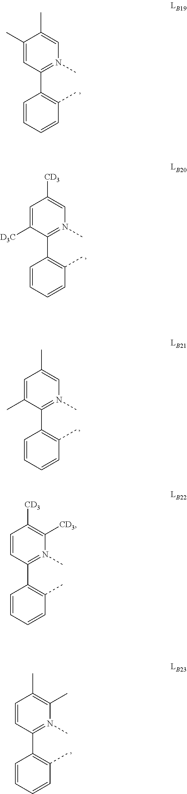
C1(C)=CC(C2=C(C)C=CC=C2)=N(C)C=C1C.C1=C([D3C])C(C2=C(C)C=CC=C2)=N(C)C=C1[CD3].C1=C(C)C(C2=C(C)C=CC=C2)=N(C)C=C1C.C1=CC(C2=C(C)C=CC=C2)=N(C)C(C)=C1C.C1=CC(C2=C(C)C=CC=C2)=N(C)C([CD3])=C1[CD3]
